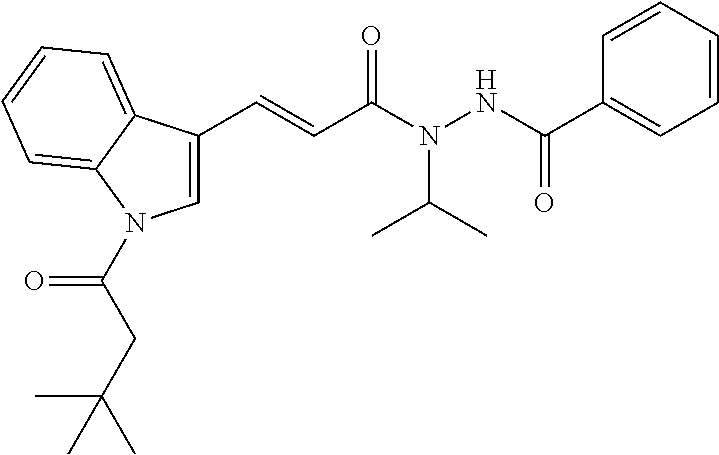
C1=CC=CC=C1C(NN(C(C=CC1=CN(C(CC(C)(C)C)=O)C2=CC=CC=C12)=O)C(C)C)=O
